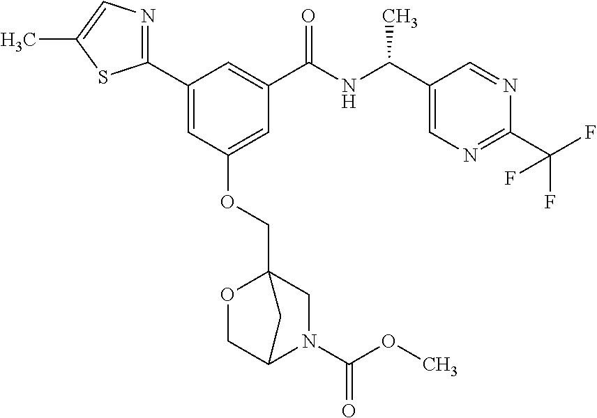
C1(C2=CC(OCC34OCC(N(C(OC)=O)C3)C4)=CC(C(NC(C3=CN=C(C(F)(F)F)N=C3)C)=O)=C2)=NC=C(C)S1
